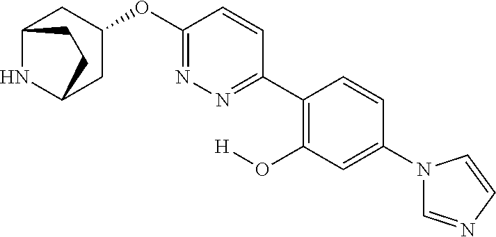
C12NC(CC(OC3=NN=C(C4=C(O[H])C=C(N5C=NC=C5)C=C4)C=C3)C1)CC2
